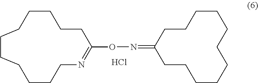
C1CCCC(ON=C2CCCCCCCCCCC2)=NCCCCCCC1.Cl
